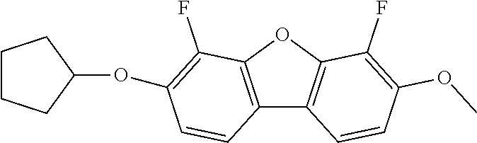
C12=C(OC3=C1C=CC(OC)=C3F)C(F)=C(OC1CCCC1)C=C2
